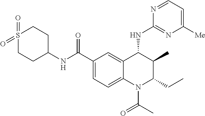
C1(NC(C2=CC=C3C(=C2)C(NC2=NC([Me])=CC=N2)C(C)C(CC)N3C(C)=O)=O)CCS(=O)(=O)CC1
